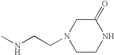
C1CNC(=O)CN1CCNC
